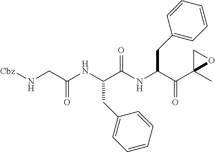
[Cbz]NCC(NC(C(NC(C(C1(C)OC1)=O)CC1=CC=CC=C1)=O)CC1=CC=CC=C1)=O
